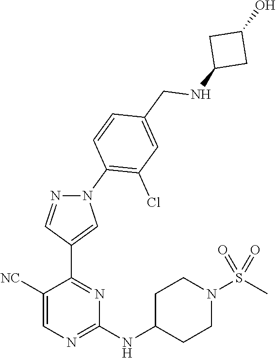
C1(NC2CCN(S(C)(=O)=O)CC2)=NC=C([NC])C(C2=CN(C3=C(Cl)C=C(CNC4CC(O)C4)C=C3)N=C2)=N1
